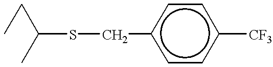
C(SCc1ccc([CF3])cc1)(CC)C
